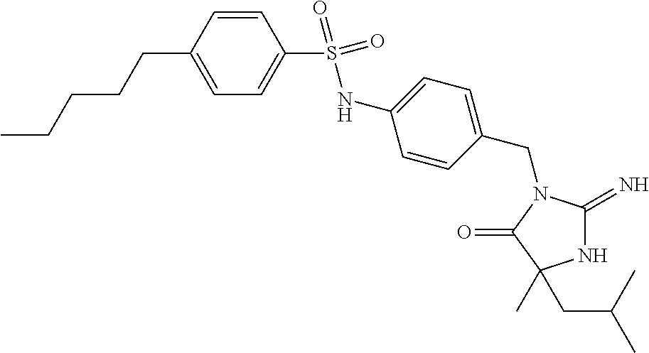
N1C(=N)N(CC2=CC=C(NS(=O)(C3=CC=C(CCCCC)C=C3)=O)C=C2)C(=O)C1(C)CC(C)C
